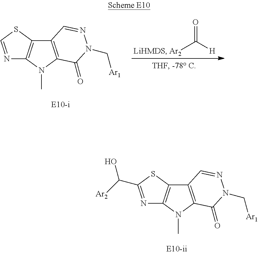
N1=CSC2=C1N(C)C1=C2C=NN(C[Ar1])C1=O.O=C([H])[Ar2].[LiHMDS].N1=C(C([Ar2])O)SC2=C1N(C)C1=C2C=NN(C[Ar1])C1=O
